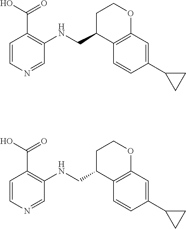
C1=CN=CC(NCC2C3=C(OCC2)C=C(C2CC2)C=C3)=C1C(O)=O.C1=CN=CC(NCC2C3=C(OCC2)C=C(C2CC2)C=C3)=C1C(O)=O
